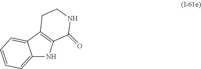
C12=CC=CC=C1C1=C(N2)C(=O)NCC1
